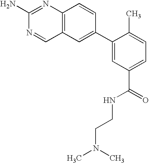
C12=C(C=C(C3=CC(C(=O)NCCN(C)C)=CC=C3C)C=C1)C=NC(N)=N2
